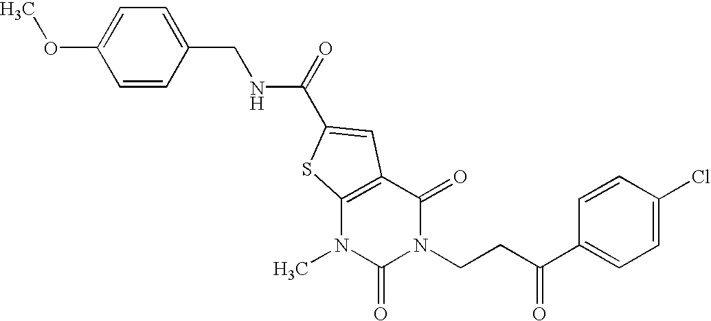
C1=CC(CNC(=O)C2=CC3=C(N(C)C(=O)N(CCC(C4=CC=C(Cl)C=C4)=O)C3=O)S2)=CC=C1OC
